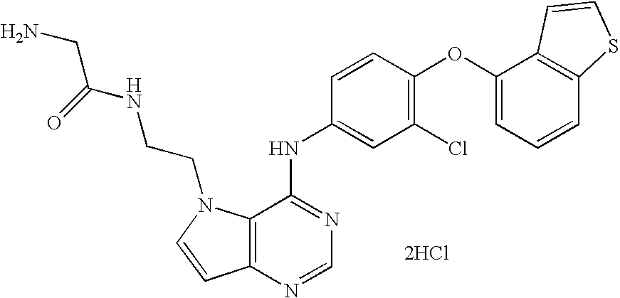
C12=C(N=CN=C1NC1=CC(Cl)=C(OC3=CC=CC4=C3C=CS4)C=C1)C=CN2CCNC(CN)=O.[2HCl]
